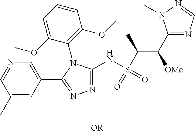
N1=C(NS(=O)(C(C)C([OMe])C2=NC=NN2C)=O)N(C2=C(OC)C=CC=C2OC)C(C2=CN=CC(C)=C2)=N1
